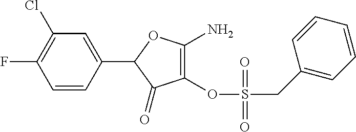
C1=CC(C2C(=O)C(OS(CC3=CC=CC=C3)(=O)=O)=C(N)O2)=CC(Cl)=C1F
